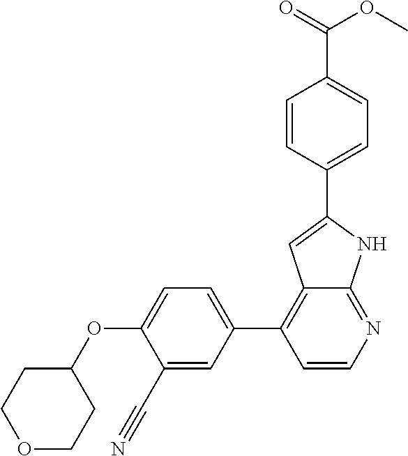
C1(C#N)=CC(C2=C3C(=NC=C2)NC(C2=CC=C(C(=O)OC)C=C2)=C3)=CC=C1OC1CCOCC1
